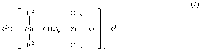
[R3O][(Si]([CH2)k][Si](O[R3])(C)C)([R2])[R2]
